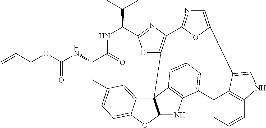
C(=O)(NC1C(=O)NC(C(C)C)C2=NC3=C(O2)C24C5=CC(=CC=C5OC2NC2=C4C=CC=C2C2=CC=CC4=C2C(=CN4)C2=CN=C3O2)C1)OCC=C
